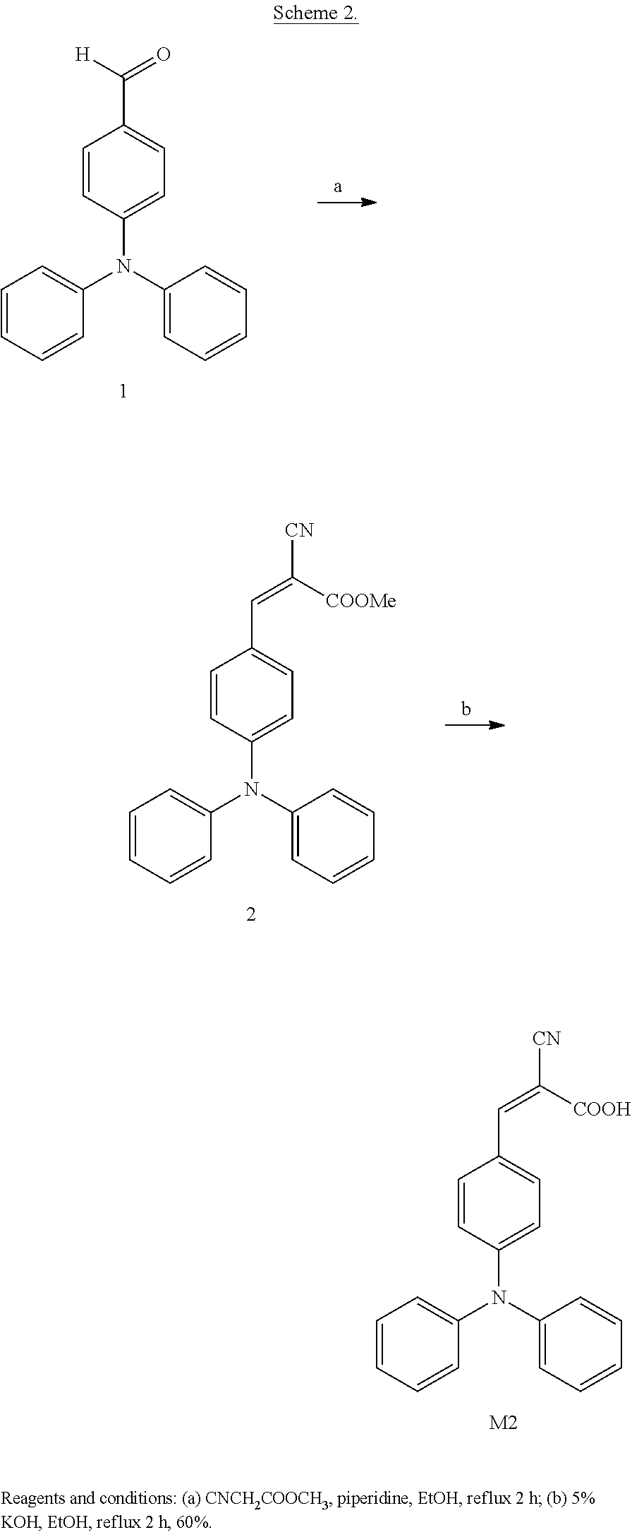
C1=CC(N(C2=CC=CC=C2)C2=CC=CC=C2)=CC=C1C=C([COOH])[CN].[M2].C1=CC(N(C2=CC=CC=C2)C2=CC=CC=C2)=CC=C1C([H])=O.C1=CC(N(C2=CC=CC=C2)C2=CC=CC=C2)=CC=C1C=C([COOMe])[CN]
